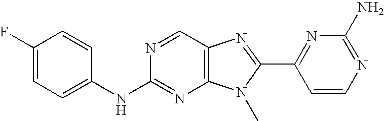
C1(F)=CC=C(NC2=NC3=C(C=N2)N=C(C2=NC(N)=NC=C2)N3C)C=C1
